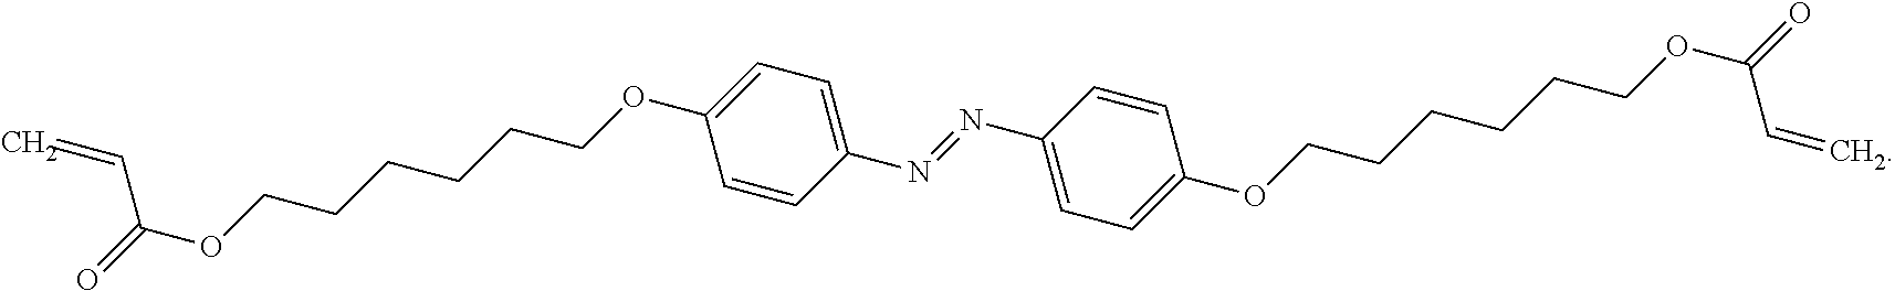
O=C(OCCCCCCOC1=CC=C(N=NC2=CC=C(OCCCCCCOC(=O)C=C)C=C2)C=C1)C=C
